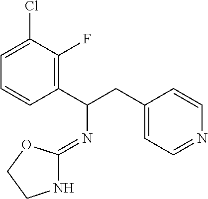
C1=CC(C(CC2=CC=NC=C2)N=C2NCCO2)=C(F)C(Cl)=C1
